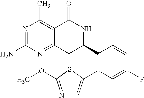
N1=C(N)N=C2C(=C1C)C(=O)NC(C1=C(C3=CN=C(OC)S3)C=C(F)C=C1)C2
